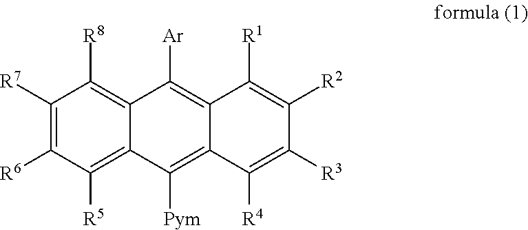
C1([R7])=C([R6])C([R5])=C2C(=C1[R8])C([Ar])=C1C(=C2[Pym])C([R4])=C([R3])C([R2])=C1[R1]
